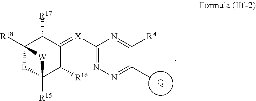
C12([R18])[E]C([R15])(C([R16])C(=[X]C3=NN=C(C)C([RA])=N3)C1[R17])[W]2.[Q]
